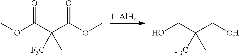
[LiAlH4].COC(C(C(OC)=O)([F3C])C)=O.OCC(CO)([F3C])C
